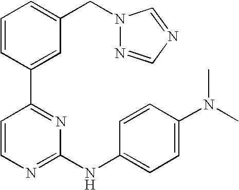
C1=CC(C2=NC(NC3=CC=C(N(C)C)C=C3)=NC=C2)=CC(CN2N=CN=C2)=C1
